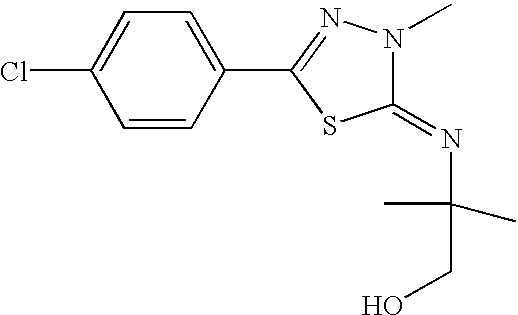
C1=CC(C2=NN(C)C(=NC(C)(CO)C)S2)=CC=C1Cl
